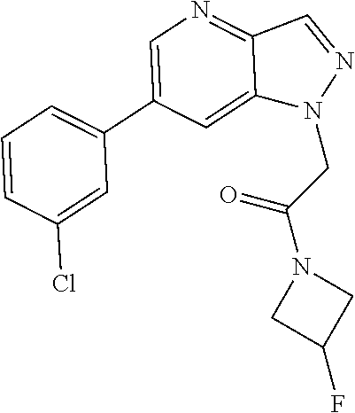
C1(C2=CN=C3C(=C2)N(CC(N2CC(F)C2)=O)N=C3)=CC=CC(Cl)=C1
